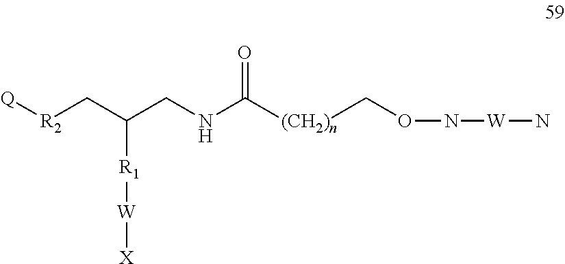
[(CH2)n](CON[W]N)C(NCC(C[R2][Q])[R1][W][X])=O
